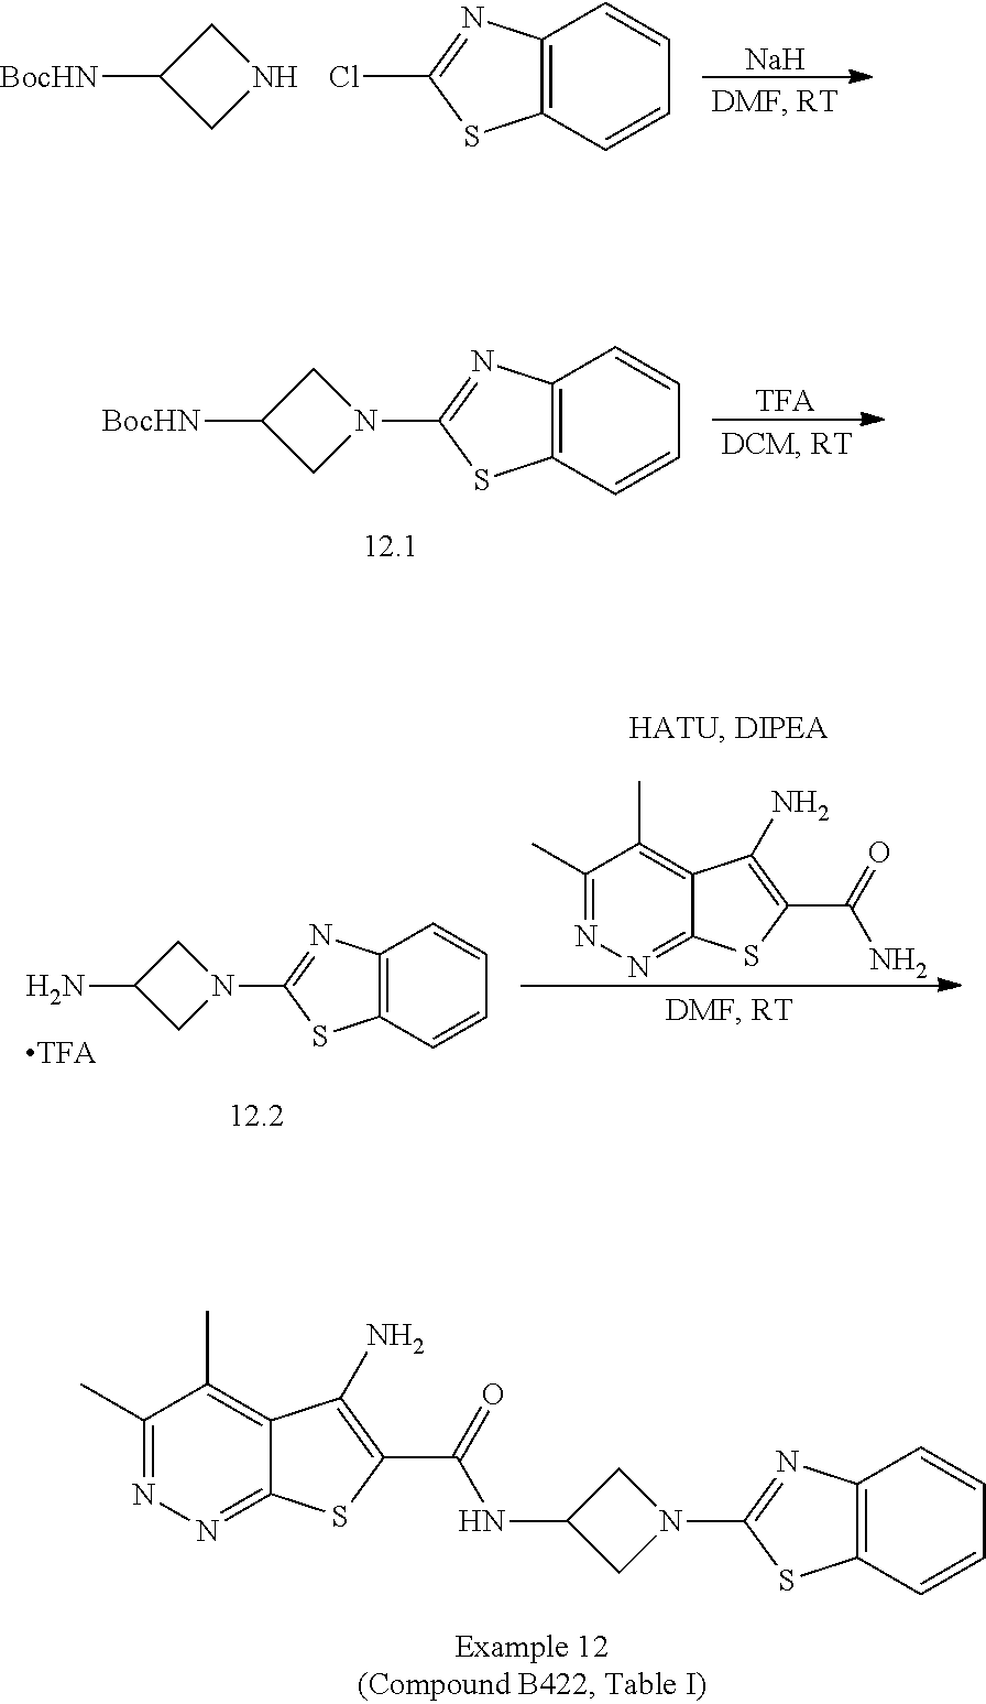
[Na].C1C([BocHN])CN1.C1(Cl)=NC2=C(S1)C=CC=C2.C1(N2CC([BocHN])C2)=NC2=C(S1)C=CC=C2.[TFA].C1(C)=NN=C2C(=C1C)C(N)=C(C(=O)NC1CN(C3=NC4=C(S3)C=CC=C4)C1)S2.C1(C)=NN=C2C(=C1C)C(N)=C(C(=O)N)S2.C1(N2CC(N)C2)=NC2=C(S1)C=CC=C2
